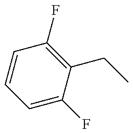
C1=C(F)C(CC)=C(F)C=C1
